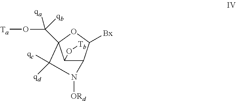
C12C([Bx])OC(C(O[Ta])([qb])[qa])(C([qc])([qd])N1[ORd])C2O[Tb]
